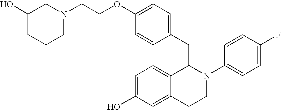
O(C1=CC=C(CC2C3=CC=C(O)C=C3CCN2C2=CC=C(F)C=C2)C=C1)CCN1CC(O)CCC1
